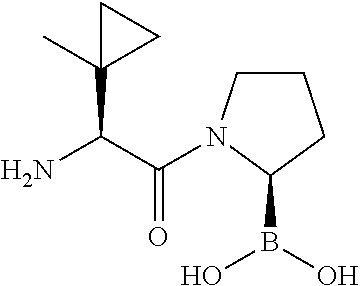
C(C(=O)N1CCCC1B(O)O)(N)C1(C)CC1
